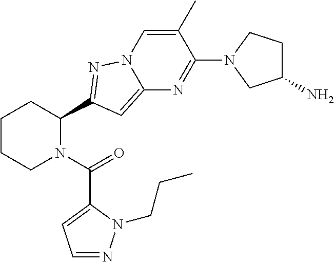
C1CCN(C(=O)C2=CC=NN2CCC)C(C2=NN3C=C(C)C(N4CC(N)CC4)=NC3=C2)C1
